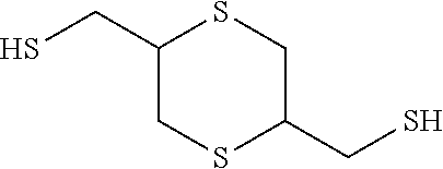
C1(CS)CSC(CS)CS1
